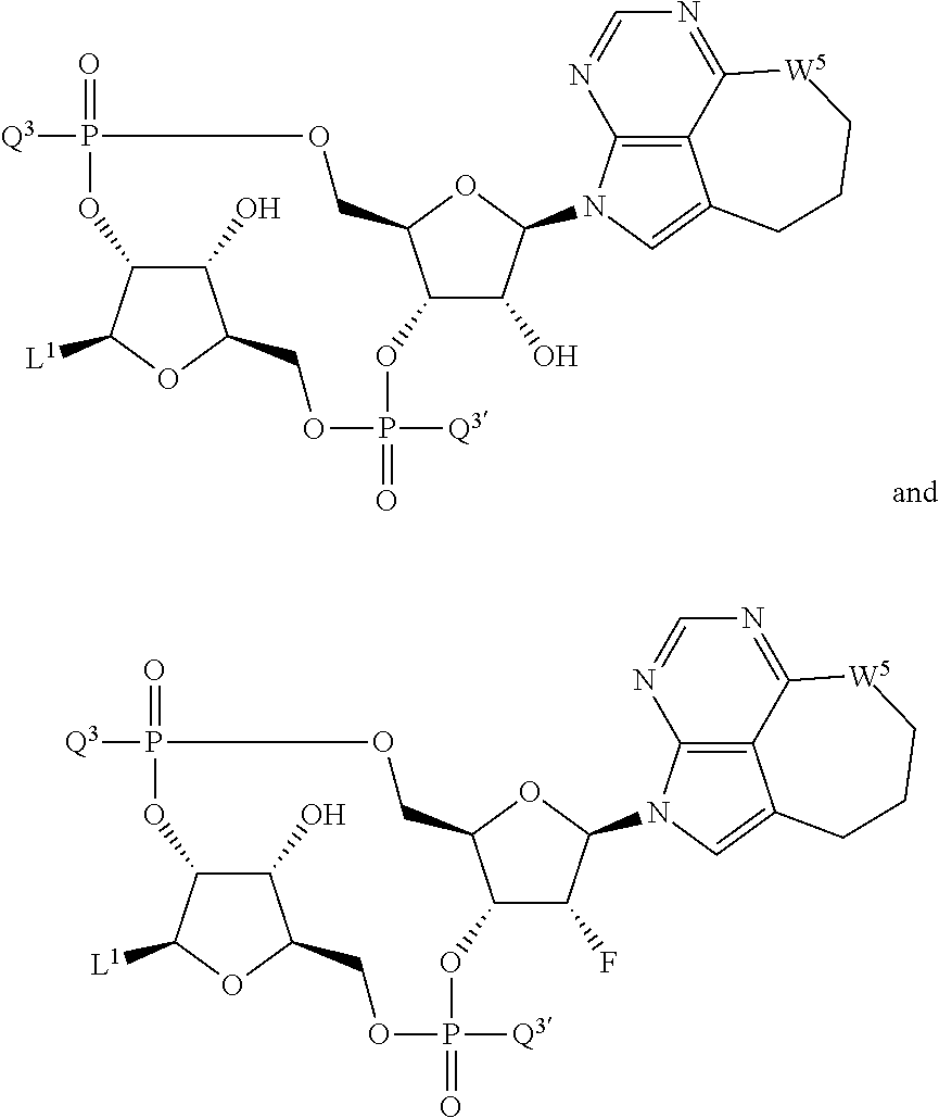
O=P1([Q3])OC2C(O)C(OC2[L1])COP(=O)([Q3])OC2C(O)C(N3C=C4C5=C3N=CN=C5[W5]CCC4)OC2CO1.O=P1([Q3])OC2C(O)C(OC2[L1])COP(=O)([Q3])OC2C(F)C(N3C=C4C5=C3N=CN=C5[W5]CCC4)OC2CO1
